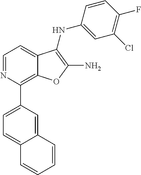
N1=CC=C2C(=C1C1=CC=C3C(=C1)C=CC=C3)OC(N)=C2NC1=CC(Cl)=C(F)C=C1
